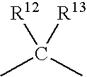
CC(C)([R12])[R13]
